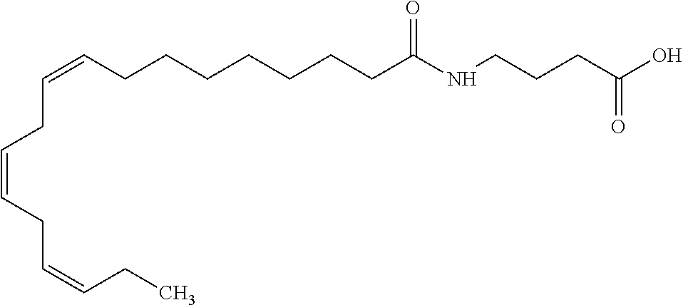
C(=CCCCCCCCC(NCCCC(=O)O)=O)CC=CCC=CCC
